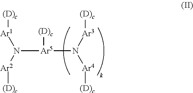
N([Ar5](N([Ar4][(D)c])[Ar3][(D)c])[(D)c])([Ar1][(D)c])[Ar2][(D)c]
